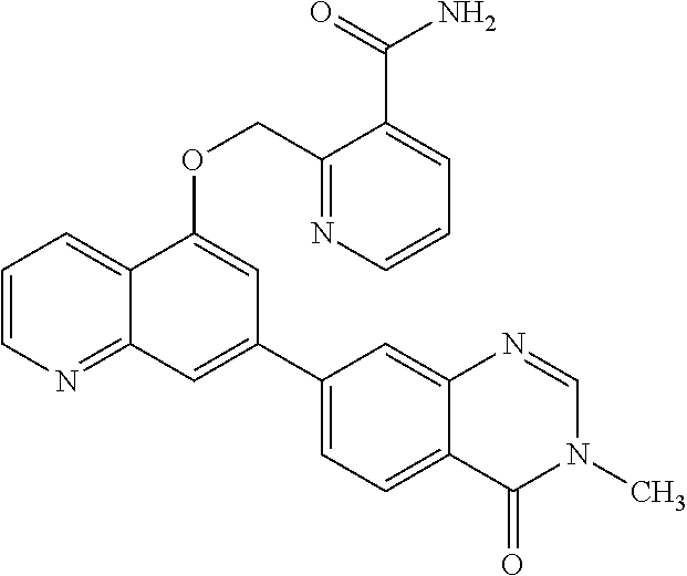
C1=CN=C2C(=C1)C(OCC1=NC=CC=C1C(=O)N)=CC(C1=CC=C3C(=C1)N=CN(C)C3=O)=C2
